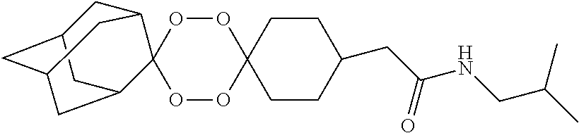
C1CC(CC(NCC(C)C)=O)CCC12OOC1(OO2)C2CC3CC(CC1C3)C2
